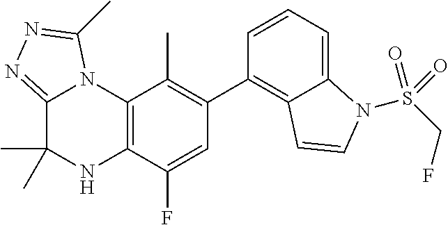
C1(C2=C3C(=CC=C2)N(S(CF)(=O)=O)C=C3)=C(C)C2=C(C(F)=C1)NC(C)(C)C1=NN=C(C)N21
